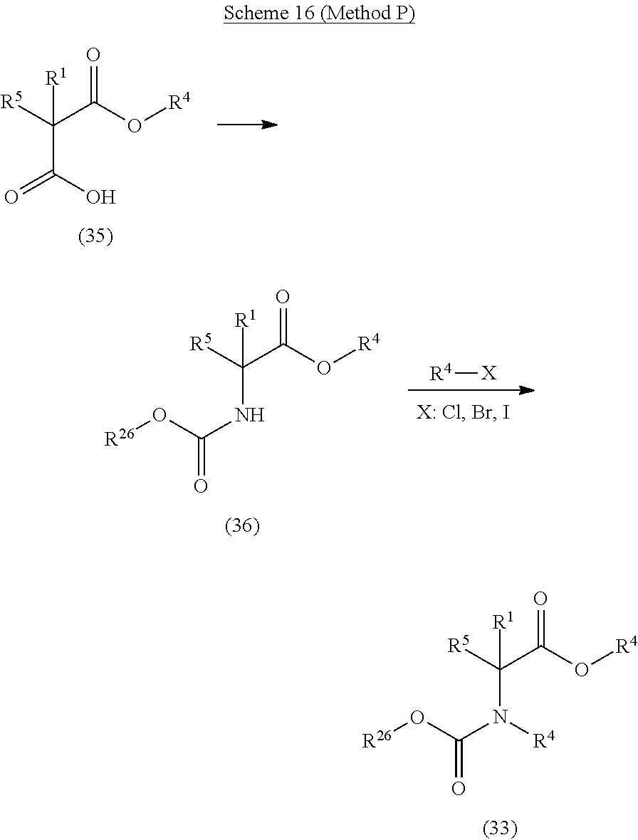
[R5]C(N(C(=O)O[R26])[R4])([R1])C(O[R4])=O.[R5]C(C(=O)O)([R1])C(O[R4])=O.[R4][X].[R5]C(NC(=O)O[R26])([R1])C(O[R4])=O
